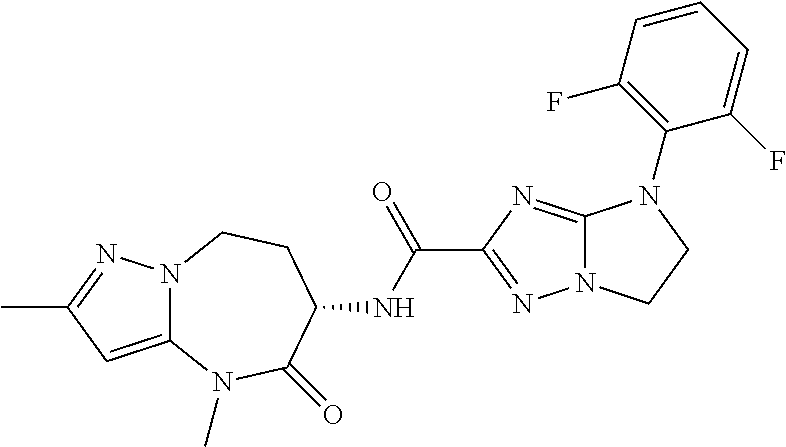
C12=NC(C(NC3C(=O)N(C)C4=CC(C)=NN4CC3)=O)=NN1CCN2C1=C(F)C=CC=C1F
